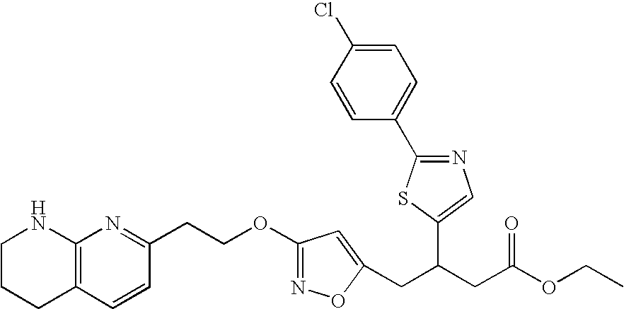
C(C(CC(OCC)=O)C1=CN=C(C2=CC=C(Cl)C=C2)S1)C1=CC(OCCC2=NC3=C(C=C2)CCCN3)=NO1
